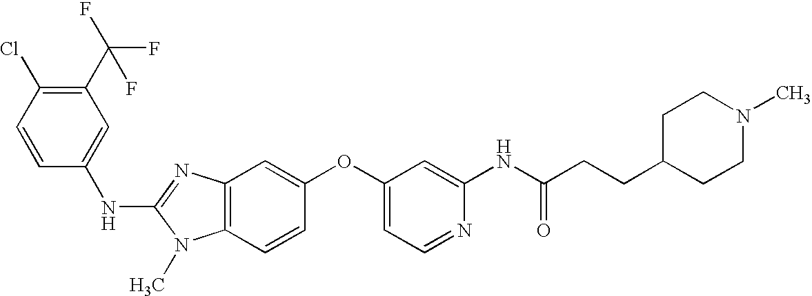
C1(C(F)(F)F)=C(Cl)C=CC(NC2=NC3=C(N2C)C=CC(OC2=CC=NC(NC(CCC4CCN(C)CC4)=O)=C2)=C3)=C1
